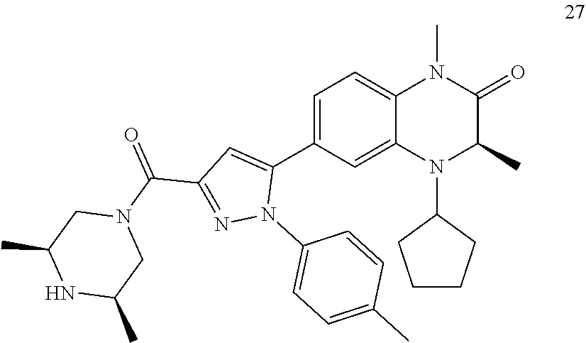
C1=C(C2=CC(C(N3CC(C)NC(C)C3)=O)=NN2C2=CC=C(C)C=C2)C=C2C(=C1)N(C)C(=O)C(C)N2C1CCCC1
